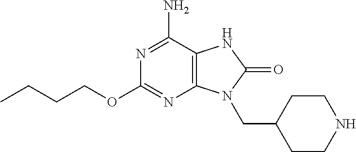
C12=C(C(N)=NC(OCCCC)=N1)NC(=O)N2CC1CCNCC1
